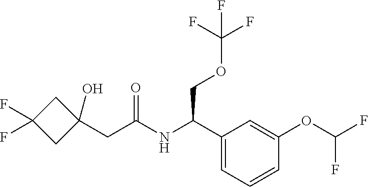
C1(C(NC(CC2(O)CC(F)(F)C2)=O)COC(F)(F)F)=CC=CC(OC(F)F)=C1
